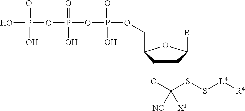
OP(OP(OP(OCC1C(OC(SS[L4][R4])([X1])[NC])CC(B)O1)(=O)O)(=O)O)(=O)O
